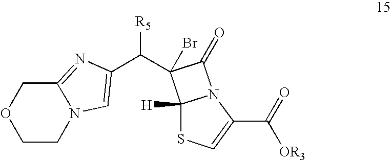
C12=NC(C(C3(Br)C4([H])SC=C(C([OR3])=O)N4C3=O)[R5])=CN1CCOC2
